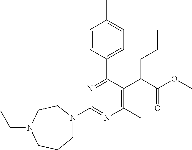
C1N(C2=NC(C)=C(C(C(OC)=O)CCC)C(C3=CC=C(C)C=C3)=N2)CCN(CC)CC1
